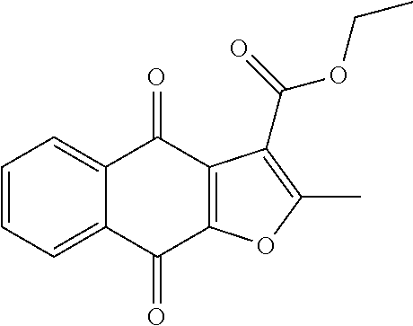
C1=CC=C2C(=C1)C(=O)C1=C(C2=O)OC(C)=C1C(=O)OCC
